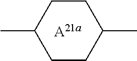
[A21a].CC1CCC(C)CC1
